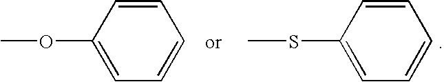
C1=CC(OC)=CC=C1.C1=CC(SC)=CC=C1
